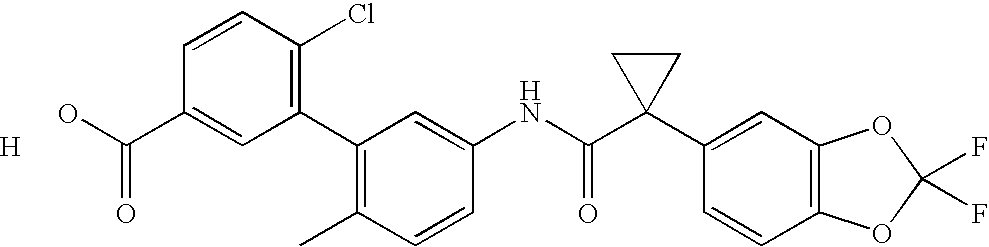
C1(C2=C(Cl)C=CC(C(O)=O)=C2)=C(C)C=CC(NC(C2(C3=CC4=C(C=C3)OC(F)(F)O4)CC2)=O)=C1.[H]
